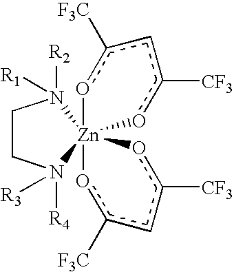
C1CN([R4])([R3])[Zn]23(N1([R2])[R1])(oc([F3C])cc([CF3])o2)oc([F3C])cc([CF3])o3
